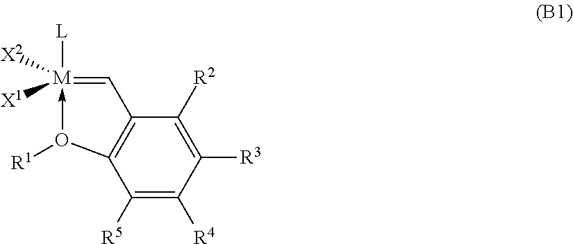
C1([R2])=C([R3])C([R4])=C([R5])C2=C1C=[M]([L])([X2])([X1])-O2[R1]
